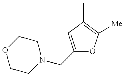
C1CN(CC2=CC(C)=C([Me])O2)CCO1
